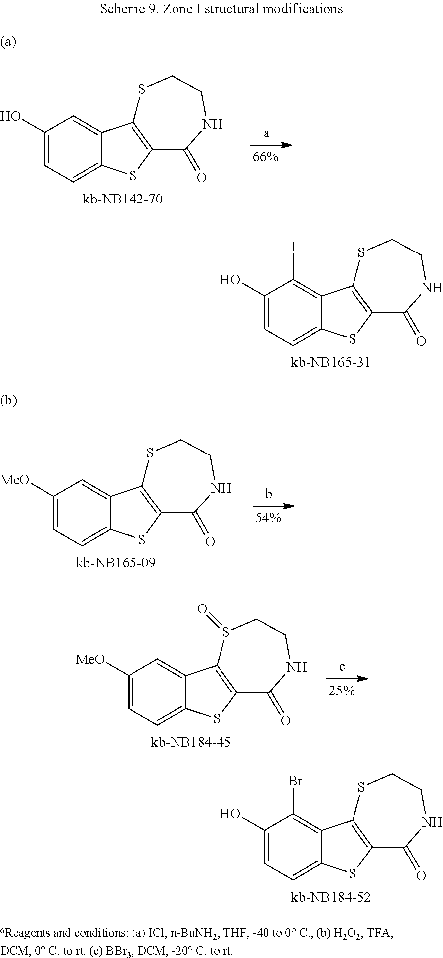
C1(O)=CC=C2C(=C1)C1=C(S2)C(=O)NCCS1.C1(O)=CC=C2C(=C1I)C1=C(S2)C(=O)NCCS1.C1([MeO])=CC=C2C(=C1)C1=C(S2)C(=O)NCCS1.C1([MeO])=CC=C2C(=C1)C1=C(S2)C(=O)NCCS1=O.C1(O)=CC=C2C(=C1Br)C1=C(S2)C(=O)NCCS1
